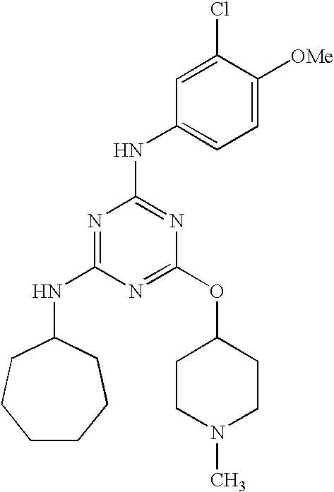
C1CCCC(NC2=NC(NC3=CC=C([OMe])C(Cl)=C3)=NC(OC3CCN(C)CC3)=N2)CC1
